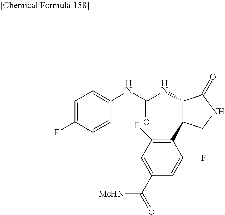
C1=C(F)C=CC(NC(NC2C(C3=C(F)C=C(C(=O)[MeHN])C=C3F)CNC2=O)=O)=C1
